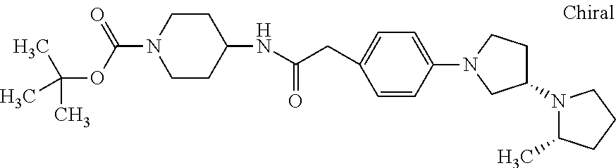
C1CC(NC(CC2=CC=C(N3CC(N4C(C)CCC4)CC3)C=C2)=O)CCN1C(OC(C)(C)C)=O
